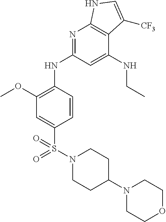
COC1=C(NC2=NC3=C(C(NCC)=C2)C([CF3])=CN3)C=CC(S(N2CCC(N3CCOCC3)CC2)(=O)=O)=C1
